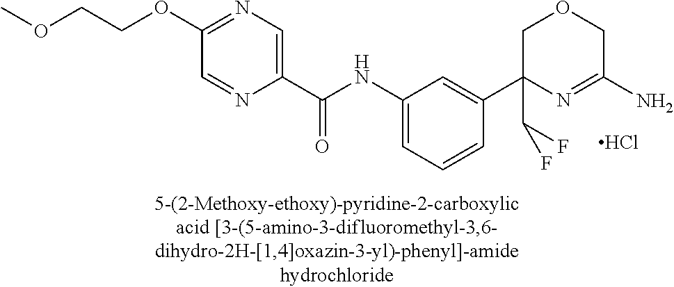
Cl.N(C1=CC=CC(C2(C(F)F)N=C(N)COC2)=C1)C(C1=CN=C(OCCOC)C=N1)=O
